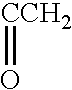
[CCH2]=O
